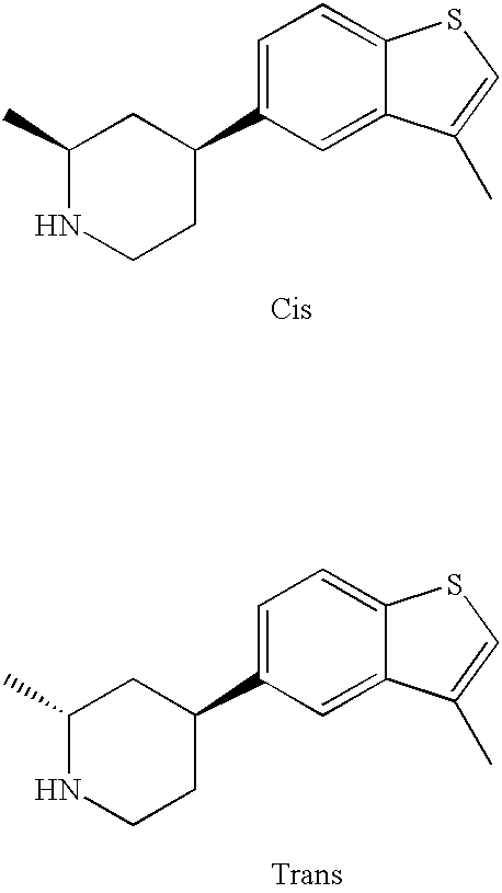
C1=C(C2CC(C)NCC2)C=C2C(=C1)SC=C2C.C1=C(C2CC(C)NCC2)C=C2C(=C1)SC=C2C
